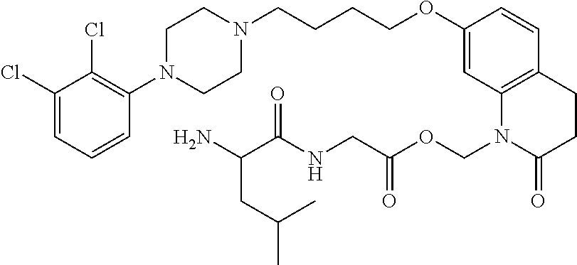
C1(Cl)=CC=CC(N2CCN(CCCCOC3=CC4=C(C=C3)CCC(=O)N4COC(=O)CNC(C(N)CC(C)C)=O)CC2)=C1Cl
